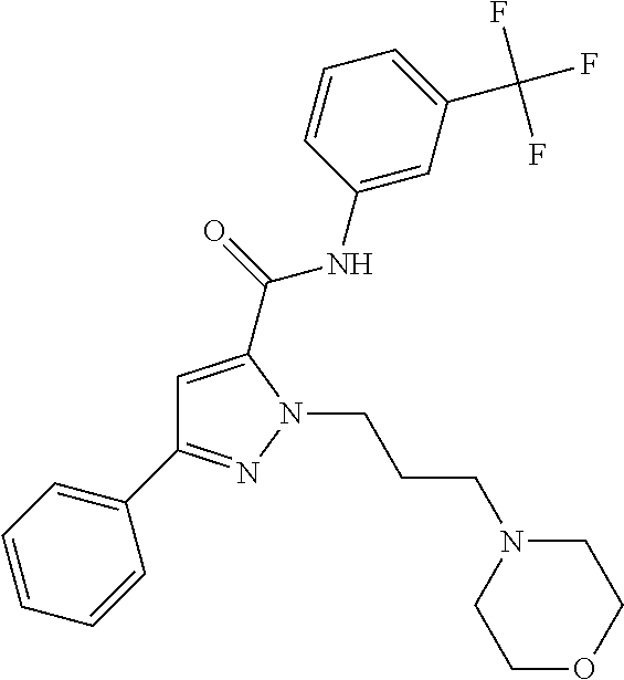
C1=C(C(NC2=CC(C(F)(F)F)=CC=C2)=O)N(CCCN2CCOCC2)N=C1C1=CC=CC=C1
